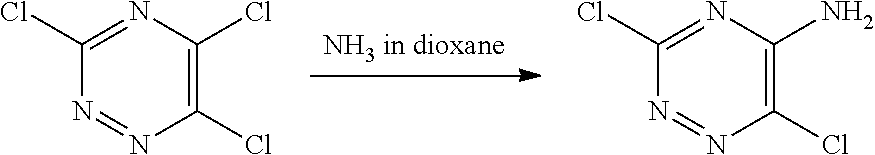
[NH3 in dioxane].C1(Cl)=NC(Cl)=C(Cl)N=N1.C1(Cl)=NC(N)=C(Cl)N=N1
